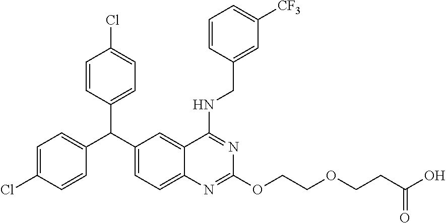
C1=C(Cl)C=CC(C(C2=CC=C3C(=C2)C(NCC2=CC([CF3])=CC=C2)=NC(OCCOCCC(O)=O)=N3)C2=CC=C(Cl)C=C2)=C1
